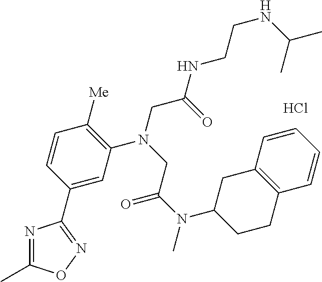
C1=C(C2=NOC(C)=N2)C=CC([Me])=C1N(CC(NCCNC(C)C)=O)CC(N(C)C1CCC2=C(C1)C=CC=C2)=O.Cl
